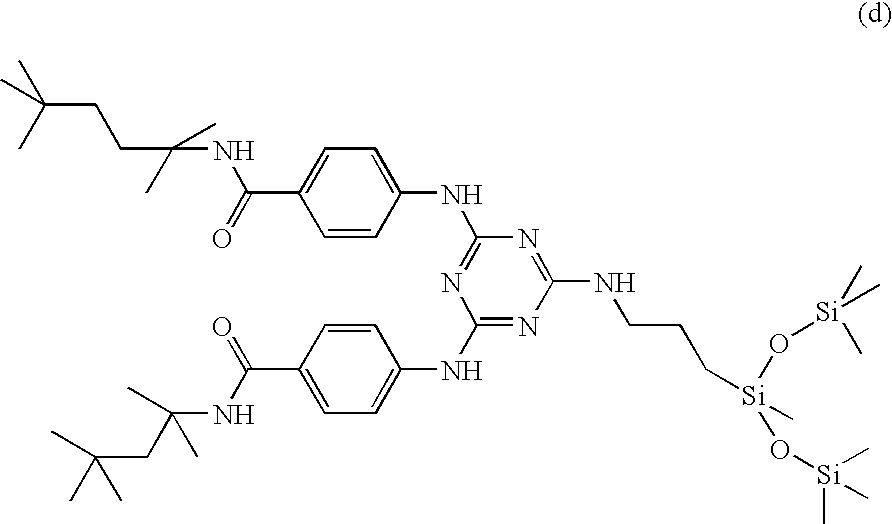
C1=CC(NC2=NC(NC3=CC=C(C(=O)NC(CC(C)(C)C)(C)C)C=C3)=NC(NCCC[Si](C)(O[Si](C)(C)C)O[Si](C)(C)C)=N2)=CC=C1C(NC(CCC(C)(C)C)(C)C)=O
